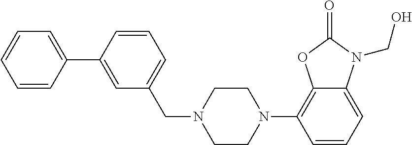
C(N1CCN(C2=C3C(=CC=C2)N(CO)C(=O)O3)CC1)C1=CC=CC(C2=CC=CC=C2)=C1
